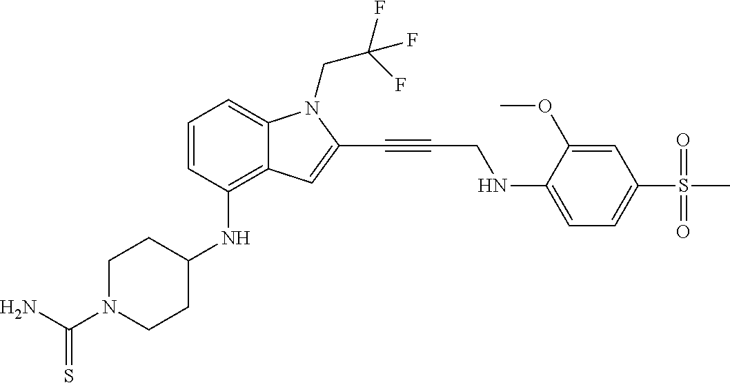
C(N1CCC(NC2=C3C(=CC=C2)N(CC(F)(F)F)C(C#CCNC2=CC=C(S(C)(=O)=O)C=C2OC)=C3)CC1)(N)=S
